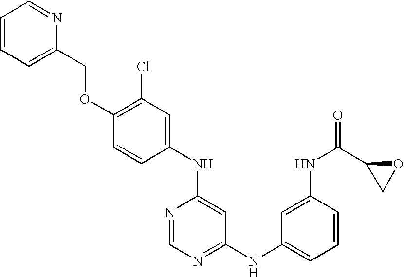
C1(NC2=CC(Cl)=C(OCC3=CC=CC=N3)C=C2)=CC(NC2=CC=CC(NC(C3CO3)=O)=C2)=NC=N1
